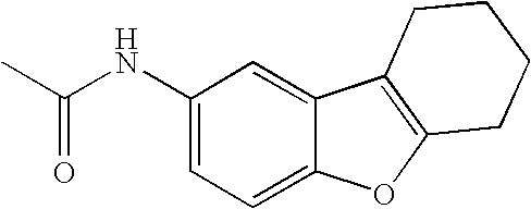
C1(NC(=O)C)=CC=C2C(=C1)C1=C(O2)CCCC1
